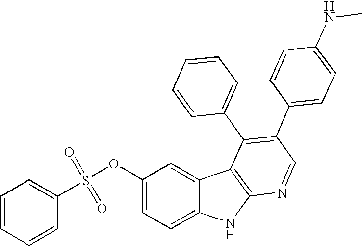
C1=CC=CC=C1S(OC1=CC=C2C(=C1)C1=C(N2)N=CC(C2=CC=C(NC)C=C2)=C1C1=CC=CC=C1)(=O)=O
